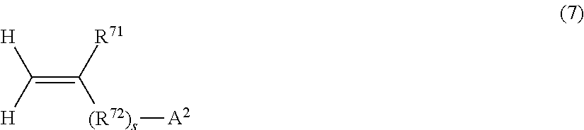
C(=C([R71])[(R72)s][A2])([H])[H]
